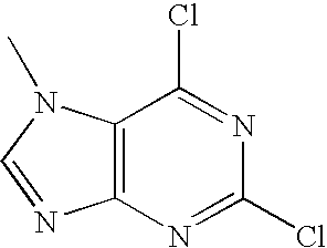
C12=C(N(C)C=N1)C(Cl)=NC(Cl)=N2
